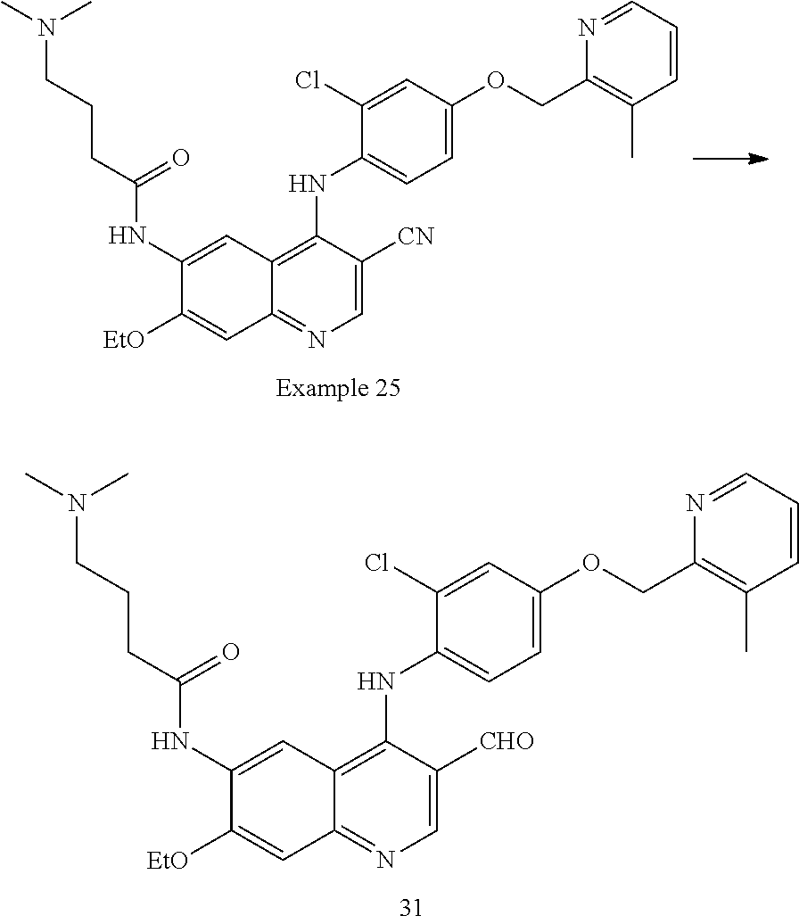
C1(NC(CCCN(C)C)=O)=CC2=C(NC3=CC=C(OCC4=C(C)C=CC=N4)C=C3Cl)C([CN])=CN=C2C=C1[EtO].C1(NC(CCCN(C)C)=O)=CC2=C(NC3=CC=C(OCC4=C(C)C=CC=N4)C=C3Cl)C([CHO])=CN=C2C=C1[EtO]
